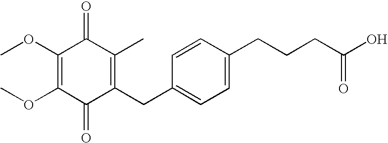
C1(=O)C(CC2=CC=C(CCCC(O)=O)C=C2)=C(C)C(=O)C(OC)=C1OC
